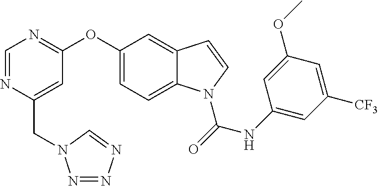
C1(OC2=NC=NC(CN3N=NN=C3)=C2)=CC=C2C(=C1)C=CN2C(=O)NC1=CC([CF3])=CC(OC)=C1
